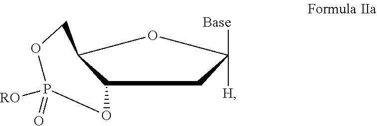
C12OP(=O)([RO])OCC1OC([H])([Base])C2
